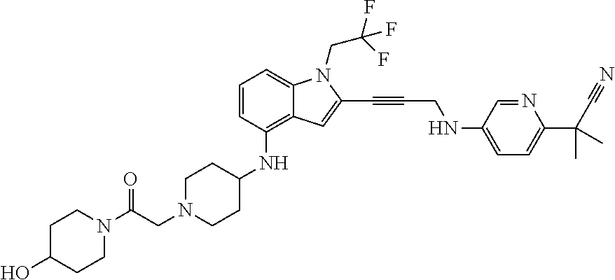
C1=CC(NC2CCN(CC(N3CCC(O)CC3)=O)CC2)=C2C(=C1)N(CC(F)(F)F)C(C#CCNC1=CC=C(C(C#N)(C)C)N=C1)=C2
